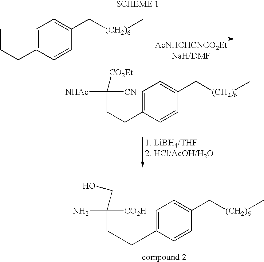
C(CC1=CC=C(C[(CH2)6]C)C=C1)C.C1=C(CCC(N)([CO2H])CO)C=CC(C[(CH2)6]C)=C1.C(CC1=CC=C(C[(CH2)6]C)C=C1)C([NHAc])([CN])[CO2Et]
